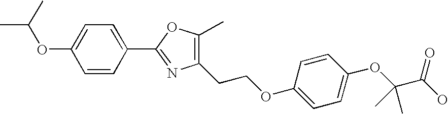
C1=C(C2=NC(CCOC3=CC=C(OC(C(O)=O)(C)C)C=C3)=C(C)O2)C=CC(OC(C)C)=C1
